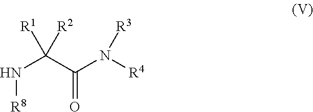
N(C(C(N([R4])[R3])=O)([R1])[R2])[R8]
